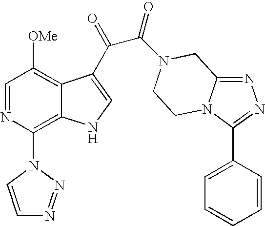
C1=NC(N2N=NC=C2)=C2C(=C1[OMe])C(C(=O)C(=O)N1CC3=NN=C(C4=CC=CC=C4)N3CC1)=CN2
